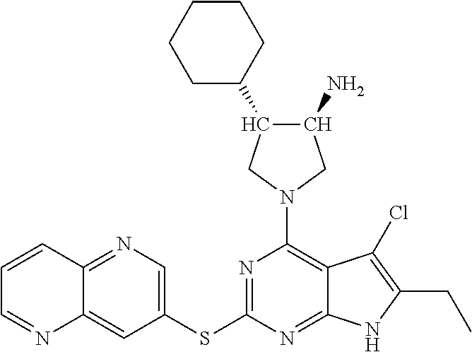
C1(SC2=NC(N3CC(N)C(C4CCCCC4)C3)=C3C(=N2)NC(CC)=C3Cl)=CN=C2C(=C1)N=CC=C2
